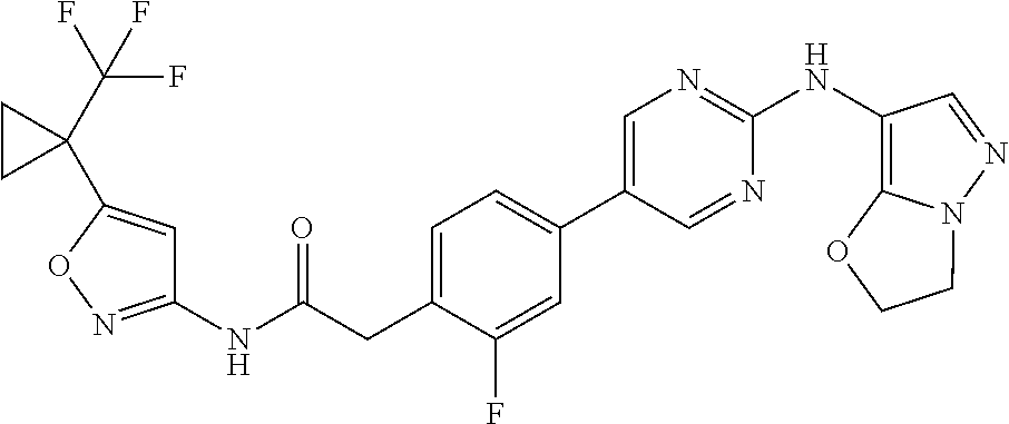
C1(NC(=O)CC2=CC=C(C3=CN=C(NC4=C5N(N=C4)CCO5)N=C3)C=C2F)=NOC(C2(C(F)(F)F)CC2)=C1
